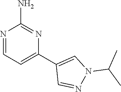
N1=CC=C(C2=CN(C(C)C)N=C2)N=C1N
